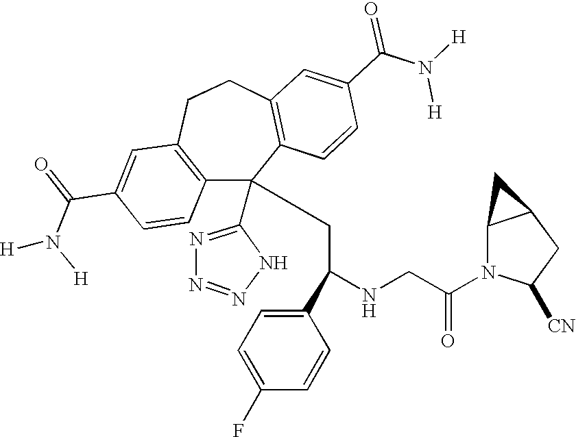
C1(C(=O)N([H])[H])=CC2=C(C=C1)C(C1=NN=NN1)(CC(NCC(N1C([CN])CC3C1C3)=O)C1=CC=C(F)C=C1)C1=C(CC2)C=C(C(N([H])[H])=O)C=C1
